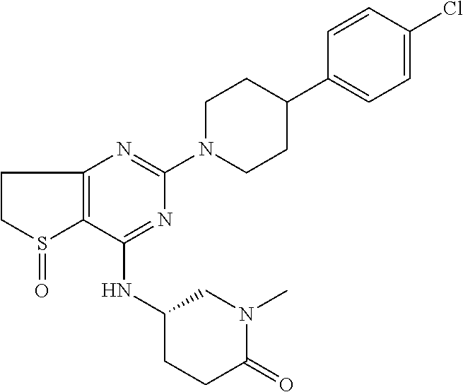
N1=C(NC2CCC(=O)N(C)C2)C2=C(N=C1N1CCC(C3=CC=C(Cl)C=C3)CC1)CCS2=O
